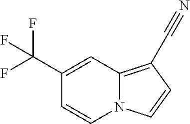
N12C(=C(C#N)C=C1)C=C(C(F)(F)F)C=C2
